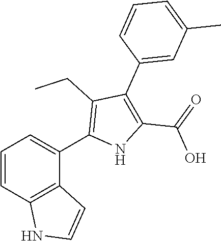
C1=CC2=C(C(C3=C(CC)C(C4=CC(C)=CC=C4)=C(C(=O)O)N3)=C1)C=CN2
